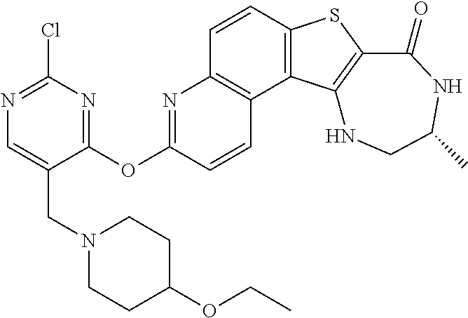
C1=CC2=C(C3=C1N=C(OC1=NC(Cl)=NC=C1CN1CCC(OCC)CC1)C=C3)C1=C(S2)C(=O)NC(C)CN1
